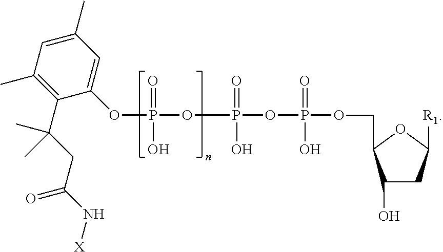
C1(O)CC([R1])OC1COP(OP(=O)(O)OP(=O)(OC1=CC(C)=CC(C)=C1C(C)(CC(N[X])=O)C)O)(=O)O
